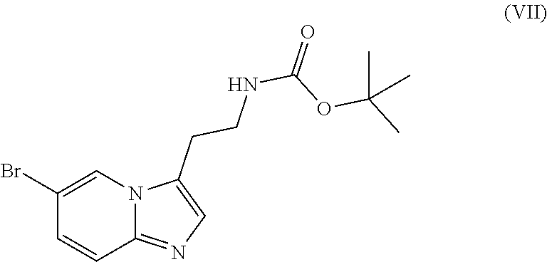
BrC1=CN2C(=NC=C2CCNC(=O)OC(C)(C)C)C=C1
